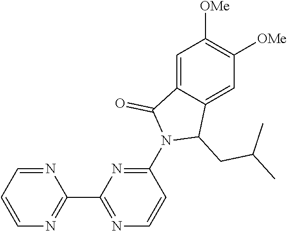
C1=C2C(=CC([OMe])=C1[OMe])C(CC(C)C)N(C1=NC(C3=NC=CC=N3)=NC=C1)C2=O
